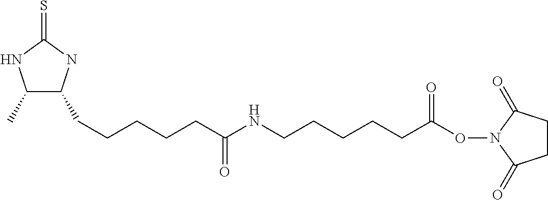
C1(C)C(CCCCCC(=O)NCCCCCC(ON2C(=O)CCC2=O)=O)NC(=S)N1
